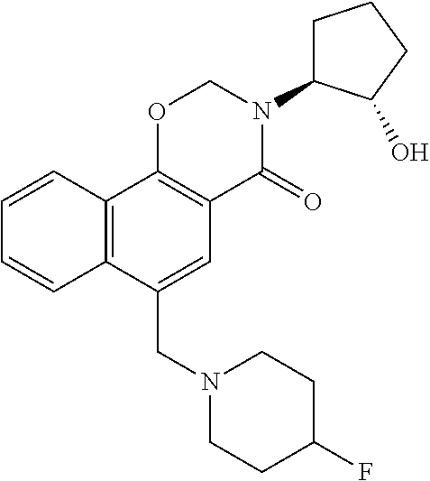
N1(CC2=CC3=C(C4=C2C=CC=C4)OCN(C2CCCC2O)C3=O)CCC(F)CC1
